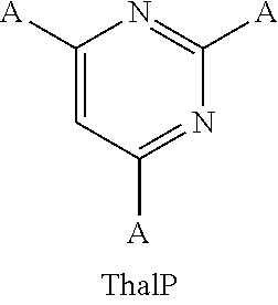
C1([A])=CC([A])=NC([A])=N1
